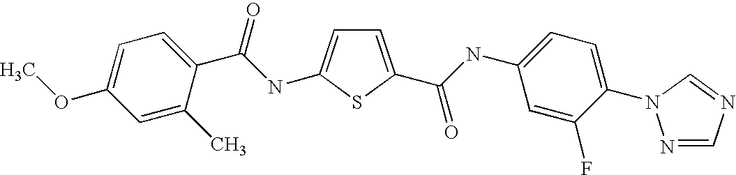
C1=C(C(=O)NC2=CC=C(N3N=CN=C3)C(F)=C2)SC(NC(C2=CC=C(OC)C=C2C)=O)=C1
